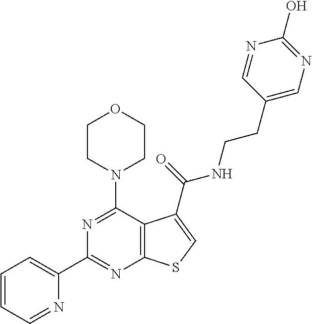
C1(C2=CC=CC=N2)=NC2=C(C(N3CCOCC3)=N1)C(C(=O)NCCC1=CN=C(O)N=C1)=CS2
